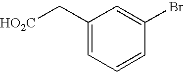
C1(C[HO2C])=CC=CC(Br)=C1
